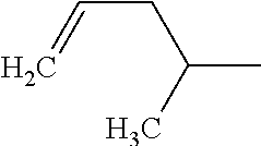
C(C)(C)CC=C
